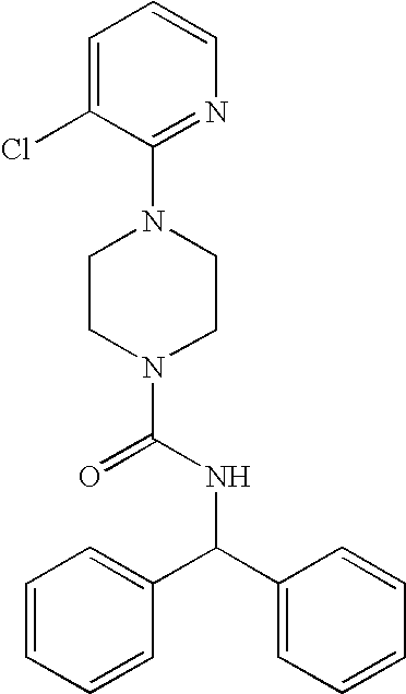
C1(N2CCN(C(=O)NC(C3=CC=CC=C3)C3=CC=CC=C3)CC2)=NC=CC=C1Cl
